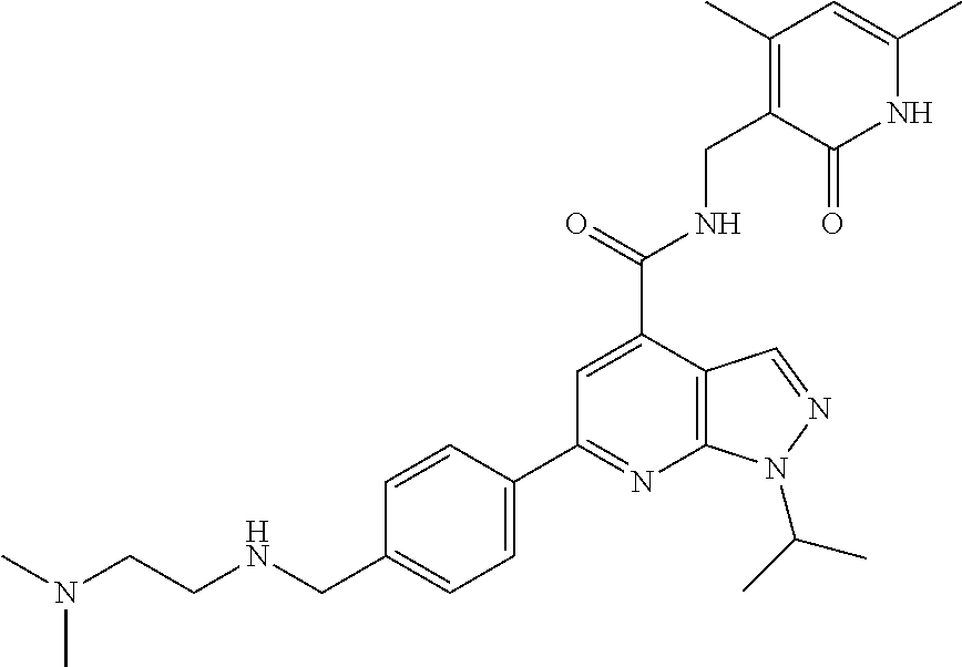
C1(C(=O)NCC2=C(C)C=C(C)NC2=O)=CC(C2=CC=C(CNCCN(C)C)C=C2)=NC2=C1C=NN2C(C)C
